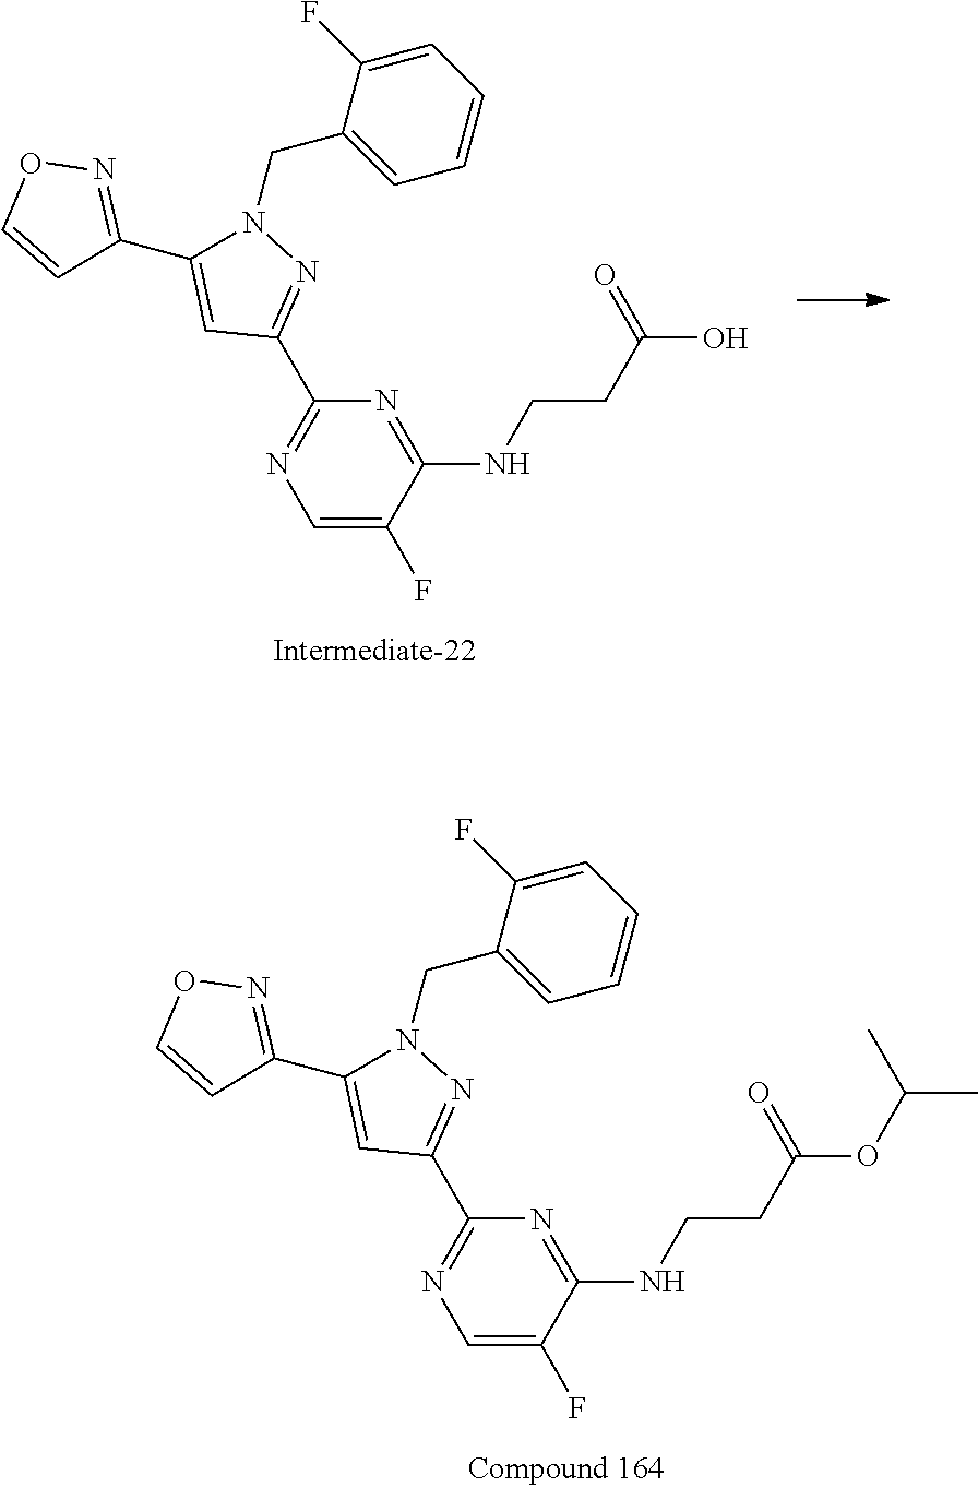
C1=C(F)C(NCCC(O)=O)=NC(C2=NN(CC3=CC=CC=C3F)C(C3=NOC=C3)=C2)=N1.C1=C(F)C(NCCC(OC(C)C)=O)=NC(C2=NN(CC3=CC=CC=C3F)C(C3=NOC=C3)=C2)=N1
